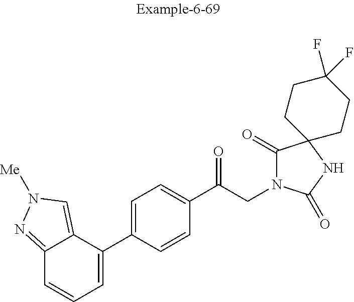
C1(C2=CC=CC3=NN([Me])C=C23)=CC=C(C(CN2C(=O)C3(NC2=O)CCC(F)(F)CC3)=O)C=C1
